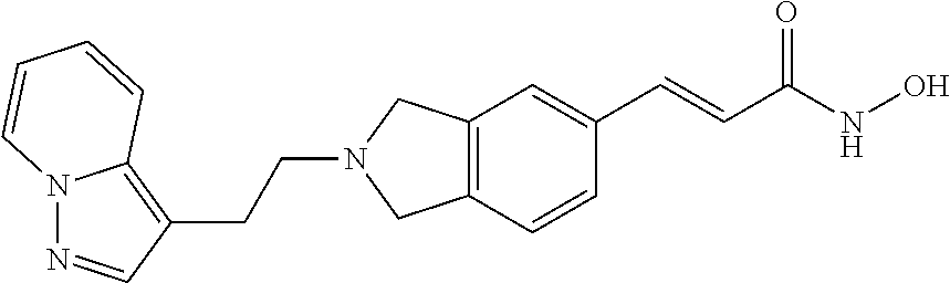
C12=C(C=CC(C=CC(NO)=O)=C1)CN(CCC1=C3N(N=C1)C=CC=C3)C2
